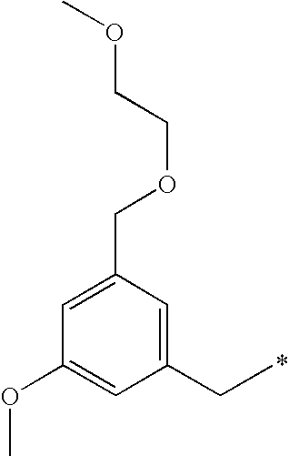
C1(CC)=CC(COCCOC)=CC(OC)=C1
